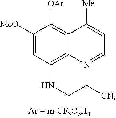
C1([MeO])=CC(NCC[CN])=C2C(=C1[OAr])C([Me])=CC=N2
